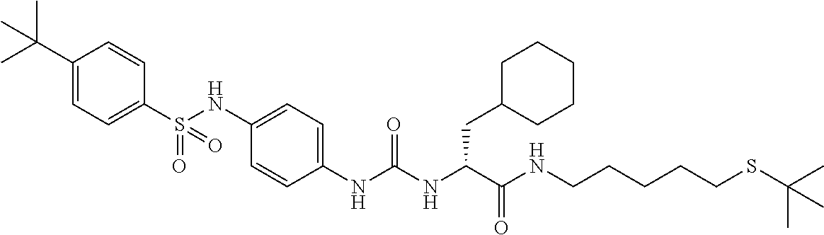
C1(S(NC2=CC=C(NC(NC(C(NCCCCCSC(C)(C)C)=O)CC3CCCCC3)=O)C=C2)(=O)=O)=CC=C(C(C)(C)C)C=C1
